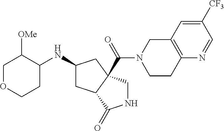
C1([CF3])=CC2=C(N=C1)CCN(C(=O)C13C(CC(NC4C([OMe])COCC4)C1)C(=O)NC3)C2
